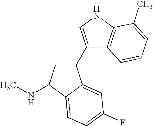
C1(C2CC(NC)C3=CC=C(F)C=C23)=CNC2=C1C=CC=C2C
